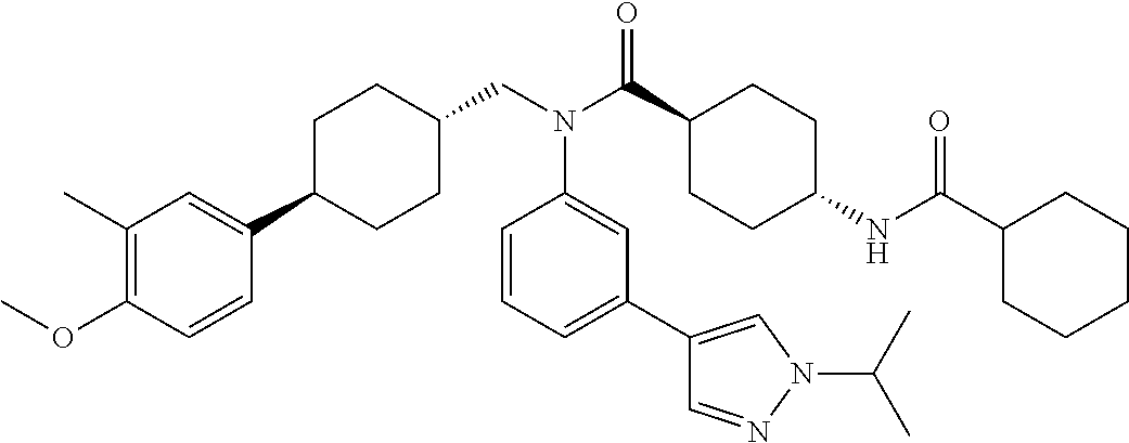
C1(C)=C(OC)C=CC(C2CCC(CN(C(C3CCC(NC(C4CCCCC4)=O)CC3)=O)C3=CC(C4=CN(C(C)C)N=C4)=CC=C3)CC2)=C1
